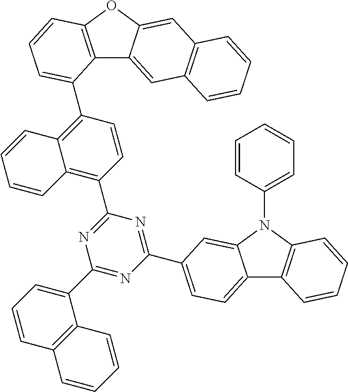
C12=C(OC3=CC4=C(C=C13)C=CC=C4)C=CC=C2C1=C2C(=C(C3=NC(C4=CC=CC5=C4C=CC=C5)=NC(C4=CC=C5C6=C(N(C7=CC=CC=C7)C5=C4)C=CC=C6)=N3)C=C1)C=CC=C2
